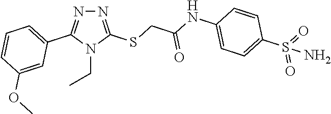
N1=C(SCC(NC2=CC=C(S(=O)(=O)N)C=C2)=O)N(CC)C(C2=CC=CC(OC)=C2)=N1
